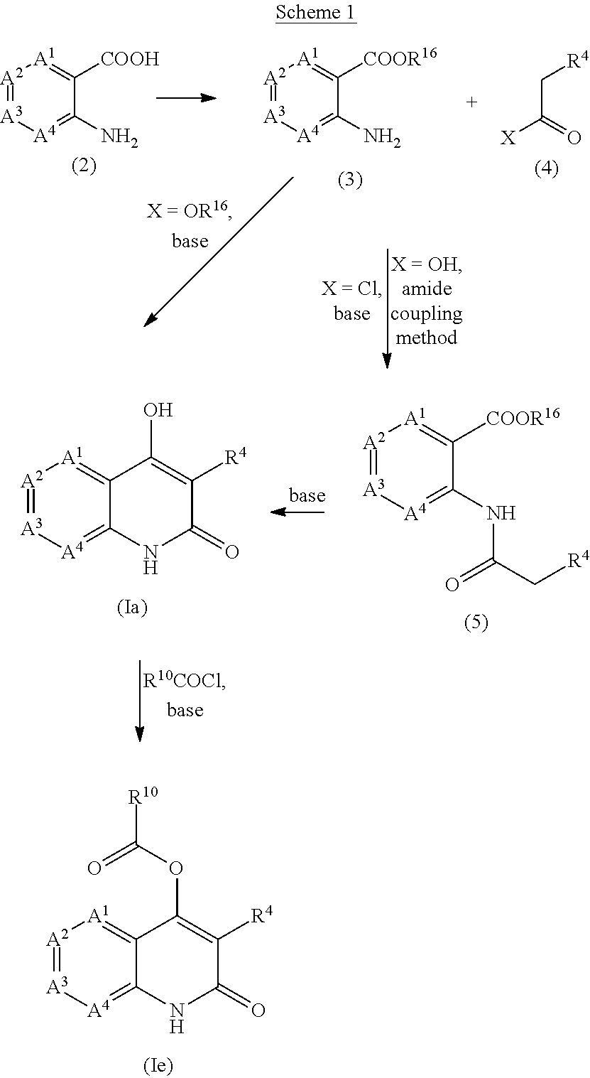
[A2]1=[A3][A4]=C2C(=[A1]1)C(OC(=O)[R10])=C([R4])C(=O)N2.[A2]1=[A3][A4]=C(N)C([COOH])=[A1]1.[R4]CC([X])=O.[A2]1=[A3][A4]=C(N)C([COOR16])=[A1]1.[A2]1=[A3][A4]=C(NC(C[R4])=O)C([COOR16])=[A1]1.[A2]1=[A3][A4]=C2C(=[A1]1)C(O)=C([R4])C(=O)N2
